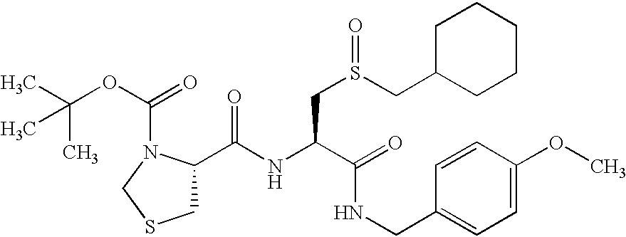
N(C(C(NCC1=CC=C(OC)C=C1)=O)CS(CC1CCCCC1)=O)C(C1CSCN1C(=O)OC(C)(C)C)=O
